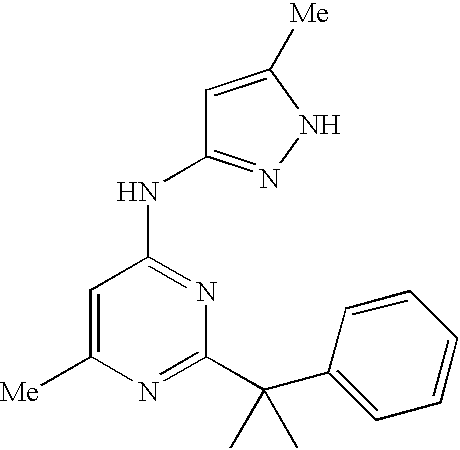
C1=C([Me])N=C(C(C2=CC=CC=C2)(C)C)N=C1NC1=NNC([Me])=C1
